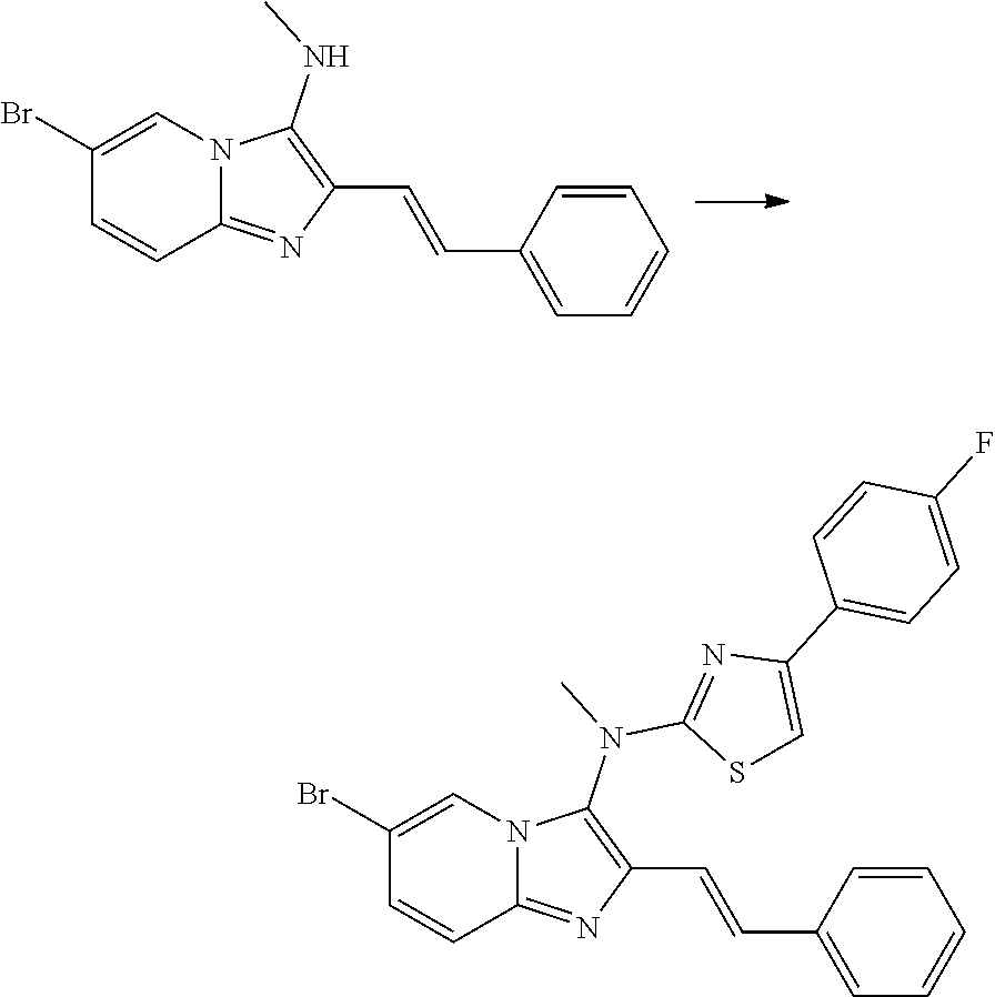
C12=NC(C=CC3=CC=CC=C3)=C(NC)N1C=C(Br)C=C2.C12=NC(C=CC3=CC=CC=C3)=C(N(C)C3=NC(C4=CC=C(F)C=C4)=CS3)N1C=C(Br)C=C2
